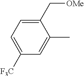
C1([F3C])=CC=C(C[OMe])C(C)=C1
